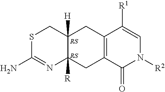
C12=C(C(=O)N([R2])C=C1[R1])CC1([R])C([H])(C2)CSC(N)=N1.[RS].[RS]
